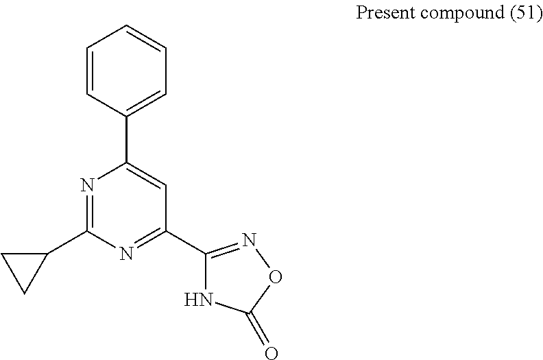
C1(C2=CC(C3=NOC(=O)N3)=NC(C3CC3)=N2)=CC=CC=C1
